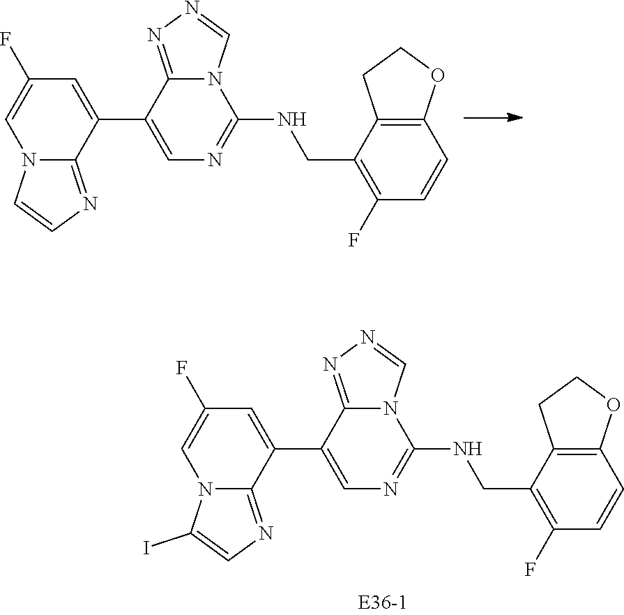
C1=C(C2=CN=C(NCC3=C(F)C=CC4=C3CCO4)N3C2=NN=C3)C2=NC=C(I)N2C=C1F.C1=C(C2=CN=C(NCC3=C(F)C=CC4=C3CCO4)N3C2=NN=C3)C2=NC=CN2C=C1F
